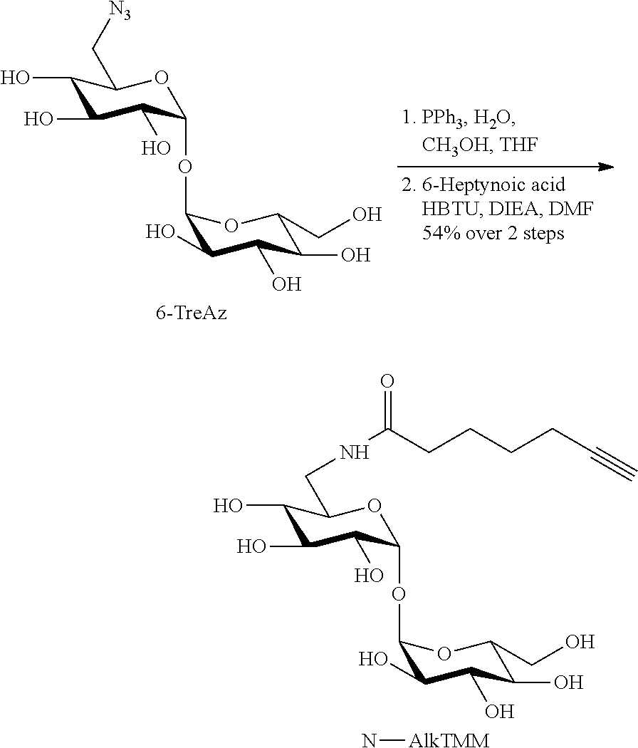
C1(O)C(O)C(O)C(OC2C(O)C(O)C(O)C(CO)O2)OC1C[N3].[6-TreAz].C1(O)C(O)C(O)C(OC2C(O)C(O)C(O)C(CO)O2)OC1CNC(=O)CCCCC#C.N[AlkTMM]
